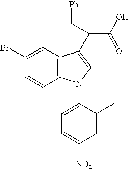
C1=CC2=C(C=C1Br)C(C(C(O)=O)C[Ph])=CN2C1=CC=C([NO2])C=C1C
